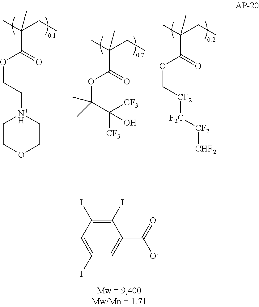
CC(CC)(C)C(=O)OC[CF2][F2C][CF2][CHF2].CC(CC)(C)C(=O)OCC[N+H]1CCOCC1.CC(CC)(C)C(=O)OC(C([CF3])([CF3])O)(C)C.C1(I)=C(I)C=C(I)C=C1C(=O)[O-]
